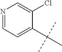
N1=CC=C(C(C)(C)C)C(Cl)=C1
